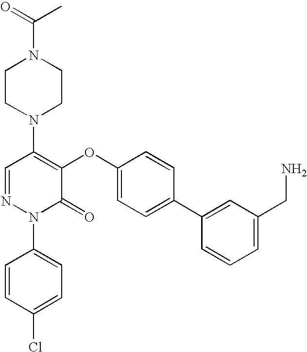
N1(C2=C(OC3=CC=C(C4=CC(CN)=CC=C4)C=C3)C(=O)N(C3=CC=C(Cl)C=C3)N=C2)CCN(C(C)=O)CC1
